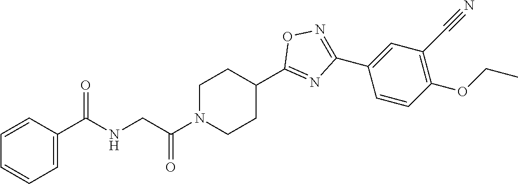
C1=CC(C(NCC(N2CCC(C3=NC(C4=CC(C#N)=C(OCC)C=C4)=NO3)CC2)=O)=O)=CC=C1
